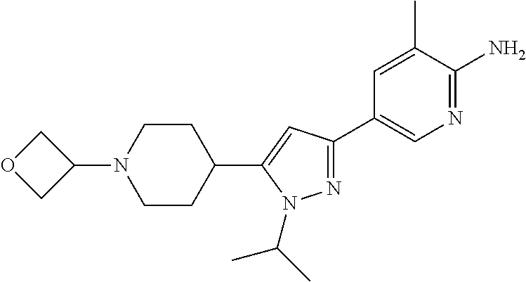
N1=C(C2=CN=C(N)C(C)=C2)C=C(C2CCN(C3COC3)CC2)N1C(C)C
